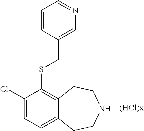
C1(Cl)=CC=C2C(=C1SCC1=CN=CC=C1)CCNCC2.[(HCl)x]
